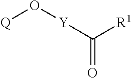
[Q]O[Y]C([R1])=O
